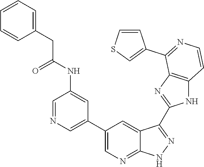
C1=NC=C(C2=CN=C3C(=C2)C(C2=NC4=C(N2)C=CN=C4C2=CSC=C2)=NN3)C=C1NC(CC1=CC=CC=C1)=O
